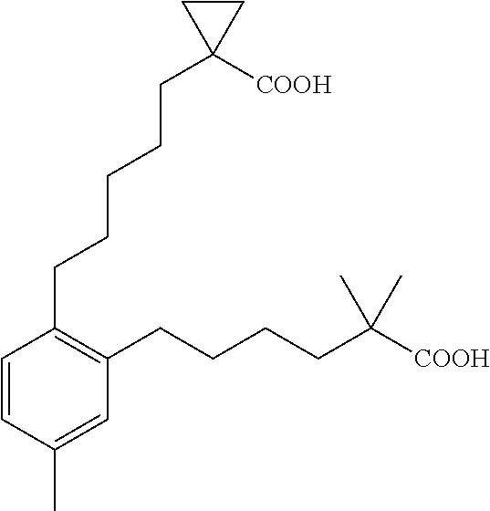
C1=CC(C)=CC(CCCCC([COOH])(C)C)=C1CCCCCC1([COOH])CC1
